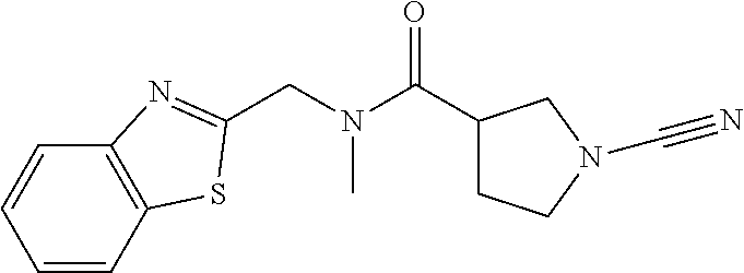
N(C(C1CCN(C#N)C1)=O)(CC1=NC2=C(C=CC=C2)S1)C
